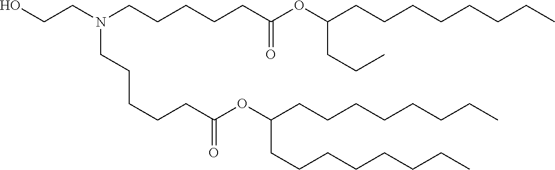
C(C(=O)OC(CCCCCCCC)CCCCCCCC)CCCCN(CCCCCC(=O)OC(CCC)CCCCCCCC)CCO
